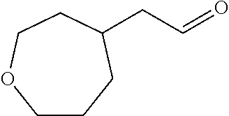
C1CCC(CC=O)CCO1
